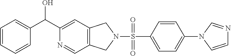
C1=C(C(C2=CC3=C(C=N2)CN(S(=O)(C2=CC=C(N4C=CN=C4)C=C2)=O)C3)O)C=CC=C1
